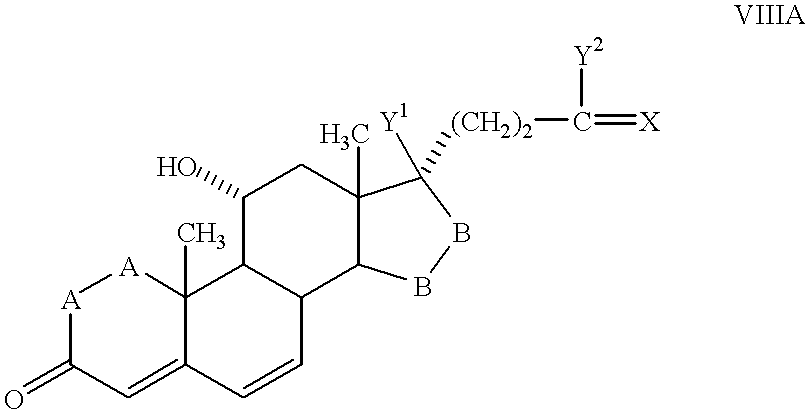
[A]1C(=O)C=C2C(C)([A]1)C1C(C=C2)C2C(C)(CC1O)C([(CH2)2]C(=[X])[Y2])([Y1])BB2
